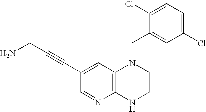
C1=C(C#CCN)C=NC2=C1N(CC1=CC(Cl)=CC=C1Cl)CCN2
